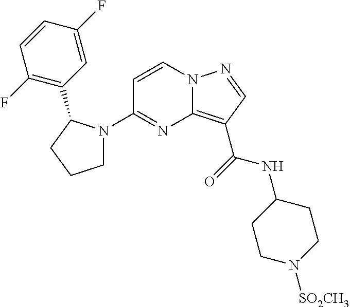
C1=CN2C(=C(C(=O)NC3CCN([SO2CH3])CC3)C=N2)N=C1N1CCCC1C1=C(F)C=CC(F)=C1
